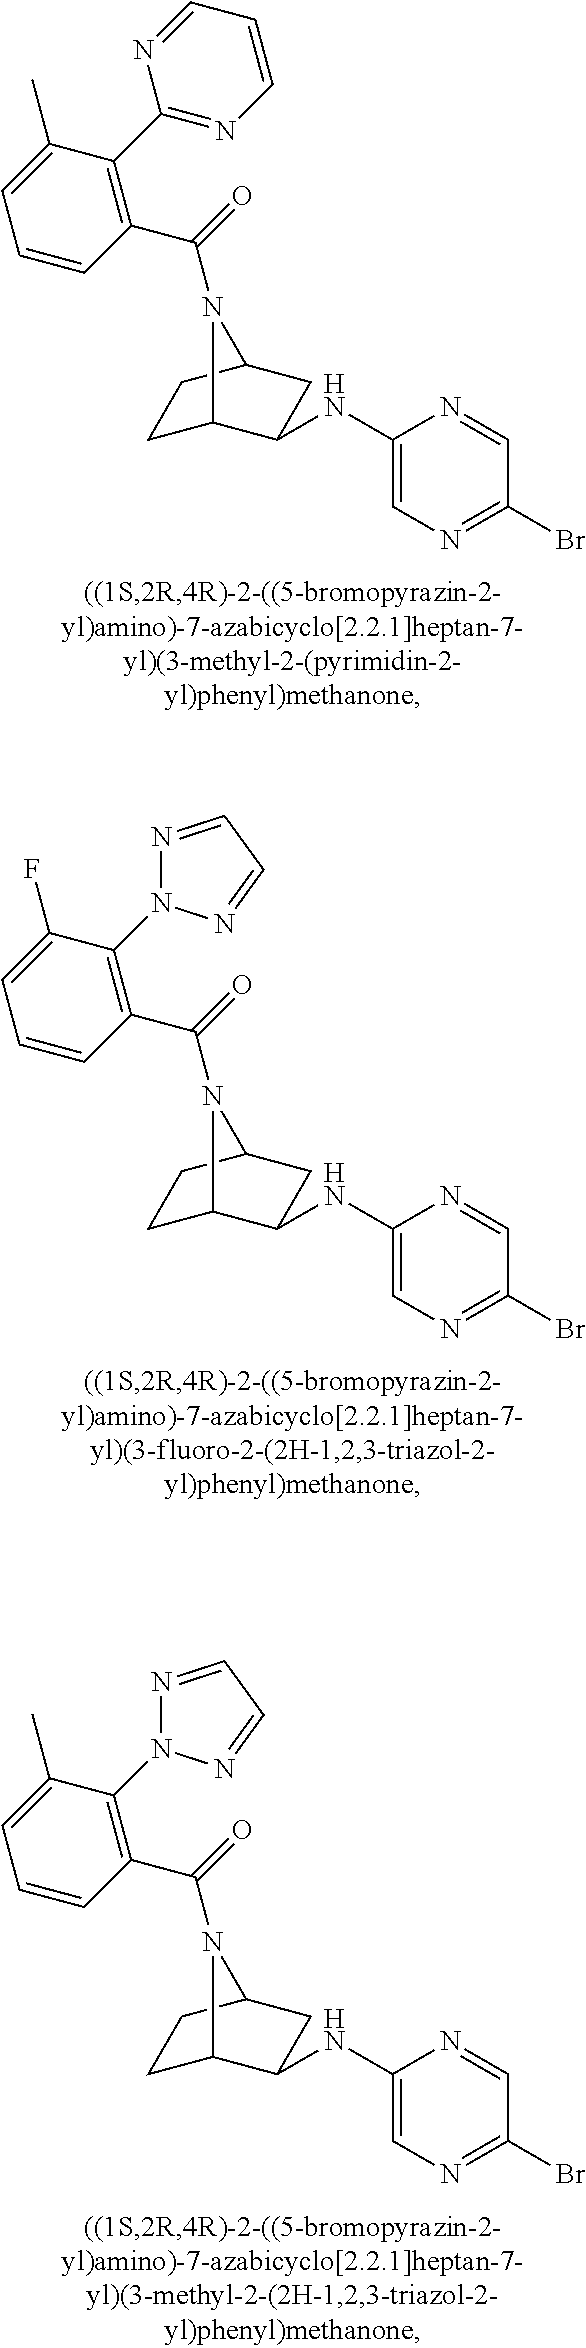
C(=O)(N1C2CCC1CC2NC1=CN=C(Br)C=N1)C1=C(C2=NC=CC=N2)C(C)=CC=C1.C(=O)(N1C2CCC1CC2NC1=CN=C(Br)C=N1)C1=C(N2N=CC=N2)C(F)=CC=C1.C(=O)(N1C2CCC1CC2NC1=CN=C(Br)C=N1)C1=C(N2N=CC=N2)C(C)=CC=C1
